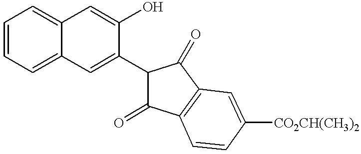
C1=CC=C2C(=C1)C=C(O)C(C1C(=O)C3=C(C1=O)C=C([CO2CH(CH3)2])C=C3)=C2
